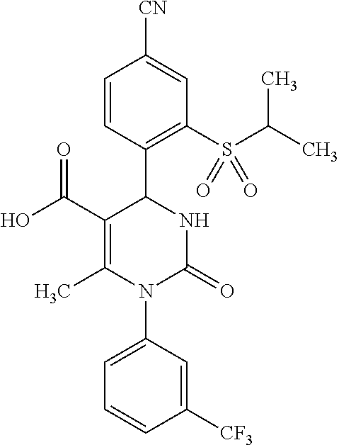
C1=CC(C2C(C(=O)O)=C(C)N(C3=CC=CC([CF3])=C3)C(=O)N2)=C(S(C(C)C)(=O)=O)C=C1[CN]
